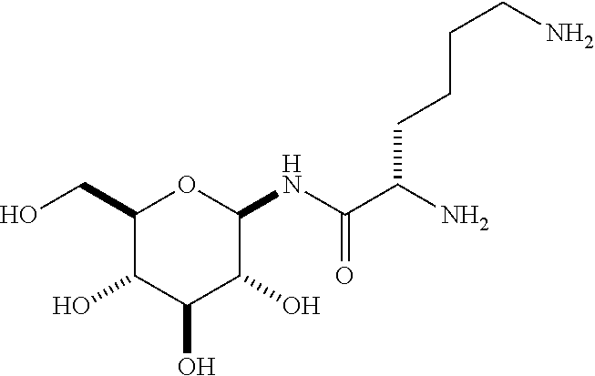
C1(CO)C(O)C(O)C(O)C(NC(C(N)CCCCN)=O)O1
